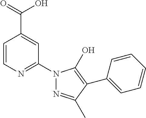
C1=CN=C(N2N=C(C)C(C3=CC=CC=C3)=C2O)C=C1C(=O)O
